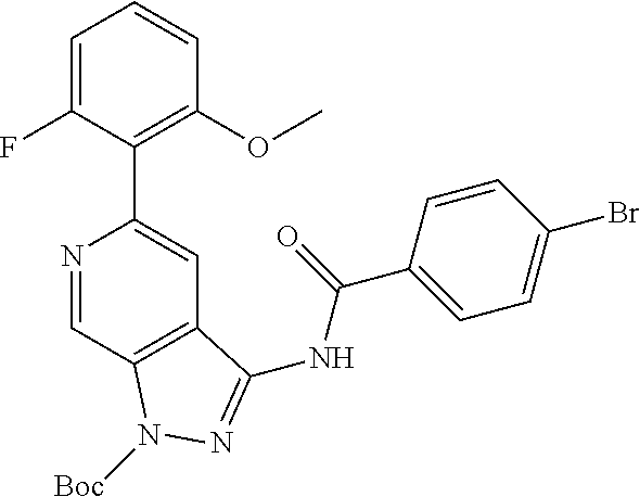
N1=CC2=C(C=C1C1=C(OC)C=CC=C1F)C(NC(C1=CC=C(Br)C=C1)=O)=NN2[Boc]
